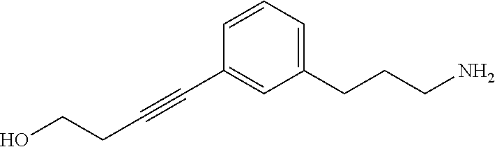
C(#CC1=CC(CCCN)=CC=C1)CCO
